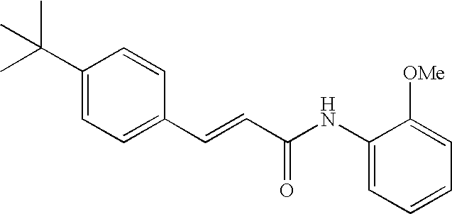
C(=CC(=O)NC1=CC=CC=C1[OMe])C1=CC=C(C(C)(C)C)C=C1
